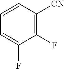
C1=CC([CN])=C(F)C(F)=C1
